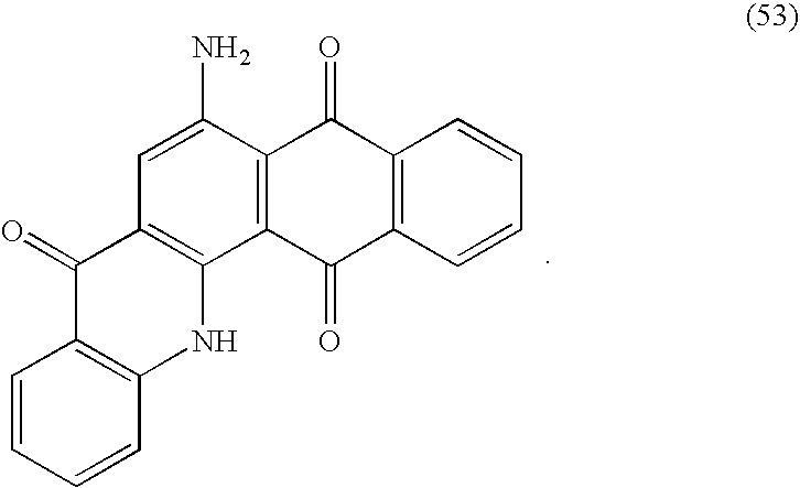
C1=C(N)C2=C(C3=C1C(=O)C1=C(N3)C=CC=C1)C(=O)C1=C(C2=O)C=CC=C1
